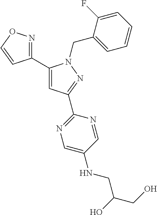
C1(C2=CC(C3=NC=C(NCC(CO)O)C=N3)=NN2CC2=CC=CC=C2F)=NOC=C1
